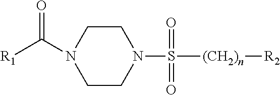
C1CN(S([(CH2)n][R2])(=O)=O)CCN1C([R1])=O
